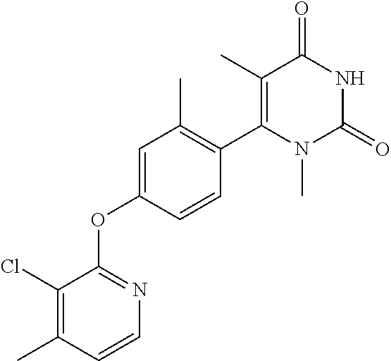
C1(C)=C(C2=C(C)C=C(OC3=NC=CC(C)=C3Cl)C=C2)N(C)C(=O)NC1=O
